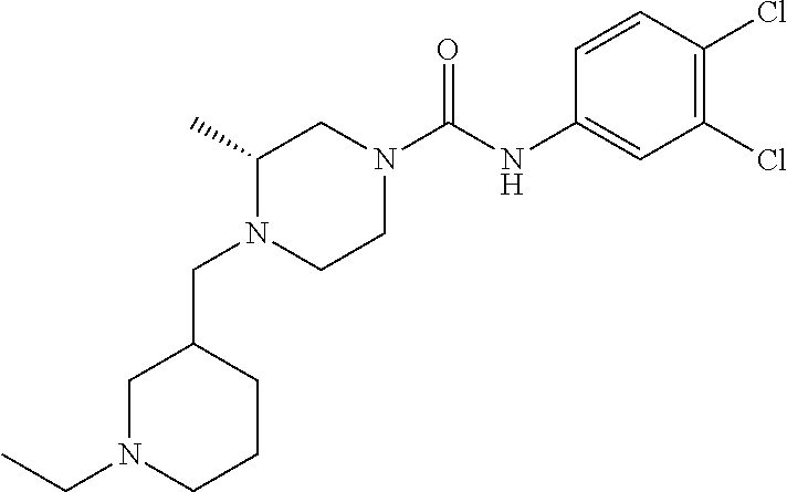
C1N(C(NC2=CC(Cl)=C(Cl)C=C2)=O)CC(C)N(CC2CN(CC)CCC2)C1
